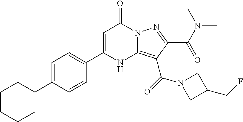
C1=C(C2=CC=C(C3CCCCC3)C=C2)NC2=C(C(N3CC(CF)C3)=O)C(C(=O)N(C)C)=NN2C1=O
